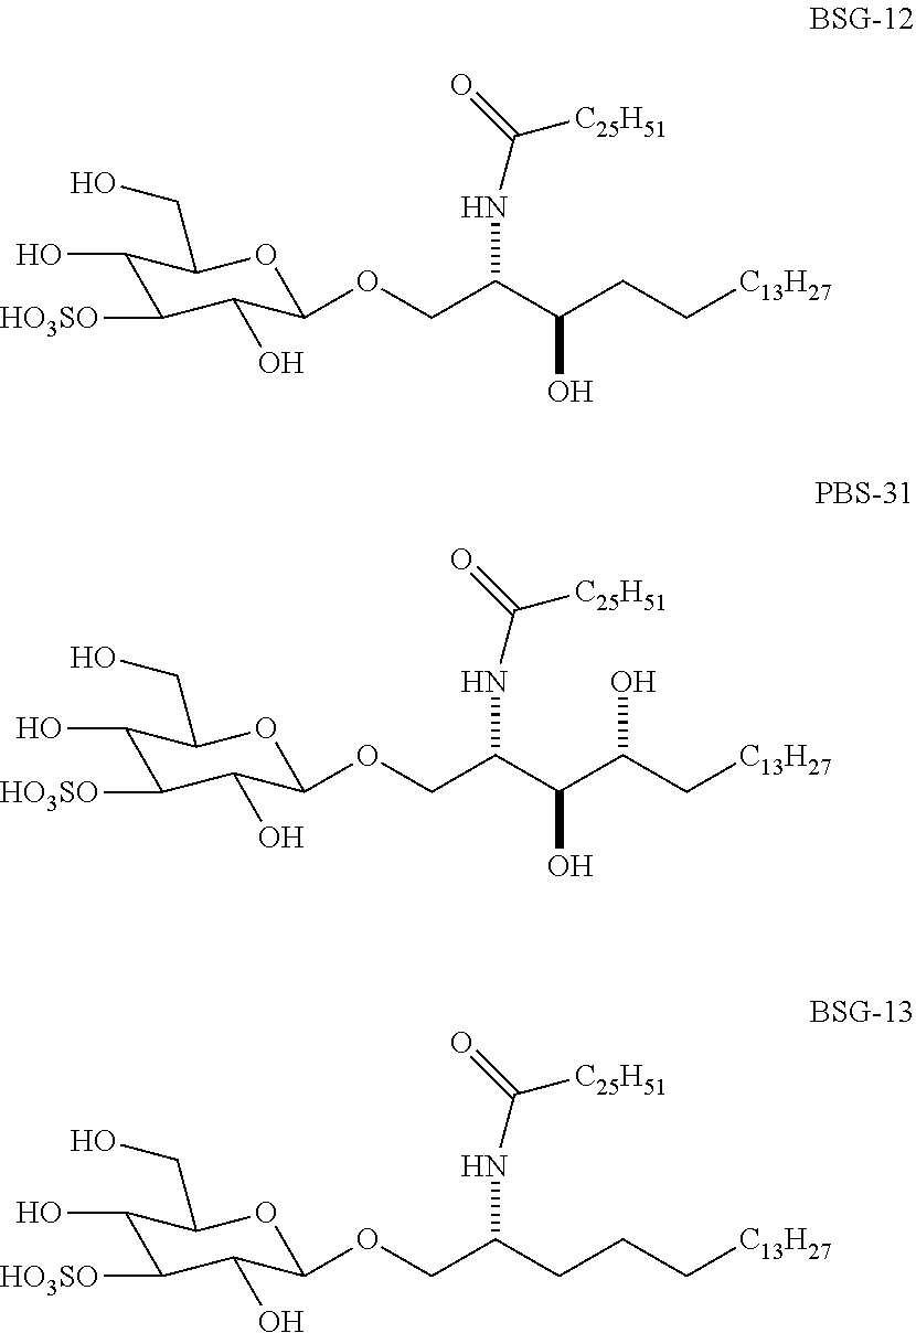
C1(O)C([HO3SO])C(O)C(OCC(C(CC[C13H27])O)NC(=O)[C25H51])OC1CO.C1(O)C([HO3SO])C(O)C(OCC(C(C(C[C13H27])O)O)NC(=O)[C25H51])OC1CO.C1(O)C([HO3SO])C(O)C(OCC(CCC[C13H27])NC(=O)[C25H51])OC1CO
